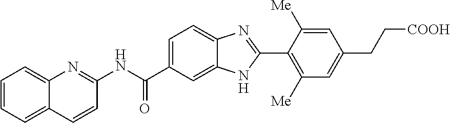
C12=CC=CC=C1C=CC(NC(C1=CC=C3C(=C1)NC(C1=C([Me])C=C(CC[COOH])C=C1[Me])=N3)=O)=N2
